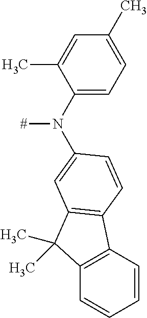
C1=C(C)C(N([#])C2=CC3=C(C4=C(C=CC=C4)C3(C)C)C=C2)=CC=C1C
